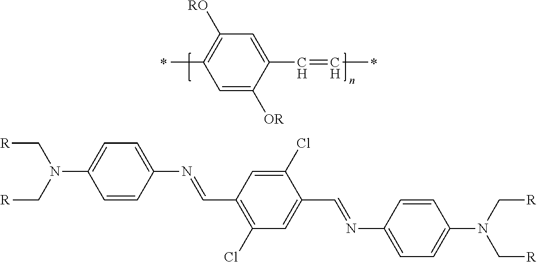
C1=C([OR])C(C=CC)=CC([RO])=C1C.C1=CC(N=CC2=C(Cl)C=C(C=NC3=CC=C(N(C[R])C[R])C=C3)C(Cl)=C2)=CC=C1N(C[R])C[R]
